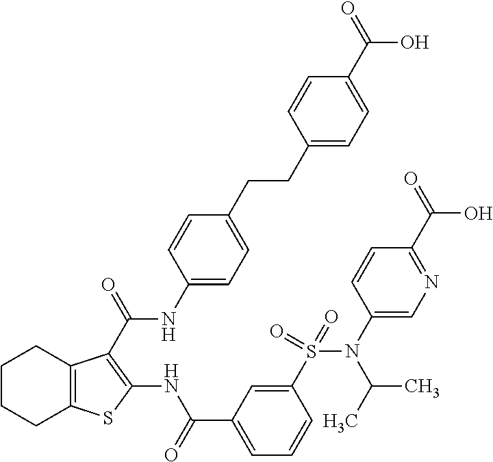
C1CCC2=C(C1)C(C(=O)NC1=CC=C(CCC3=CC=C(C(=O)O)C=C3)C=C1)=C(NC(C1=CC=CC(S(N(C3=CN=C(C(=O)O)C=C3)C(C)C)(=O)=O)=C1)=O)S2
